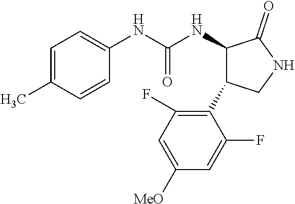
C1=C(C)C=CC(NC(NC2C(C3=C(F)C=C([MeO])C=C3F)CNC2=O)=O)=C1
